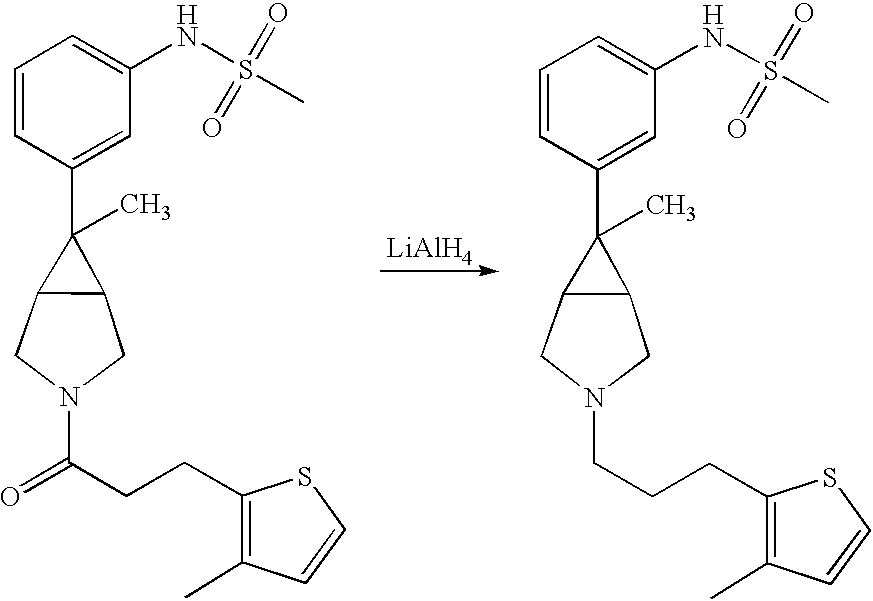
C1=CC(C2(C)C3C2CN(CCCC2=C(C)C=CS2)C3)=CC(NS(C)(=O)=O)=C1.C1=CC(C2(C)C3C2CN(C(=O)CCC2=C(C)C=CS2)C3)=CC(NS(C)(=O)=O)=C1.[LiAlH4]
